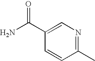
C1(C(N)=O)=CN=C(C)C=C1
